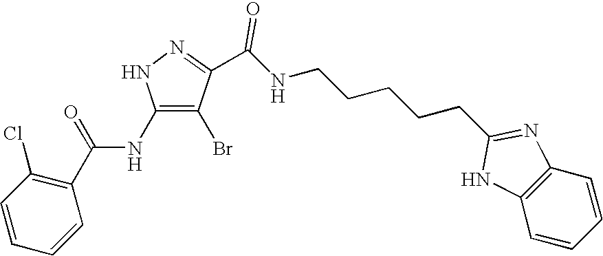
C1(NC(C2=C(Cl)C=CC=C2)=O)=C(Br)C(C(NCCCCCC2=NC3=C(N2)C=CC=C3)=O)=NN1
